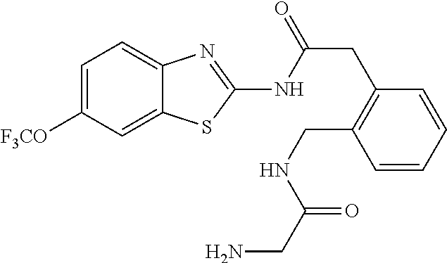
C1=C([F3CO])C=C2C(=C1)N=C(NC(CC1=C(CNC(=O)CN)C=CC=C1)=O)S2
